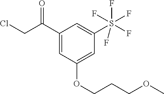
C(C(C1=CC(OCCCOC)=CC(S(F)(F)(F)(F)F)=C1)=O)Cl
